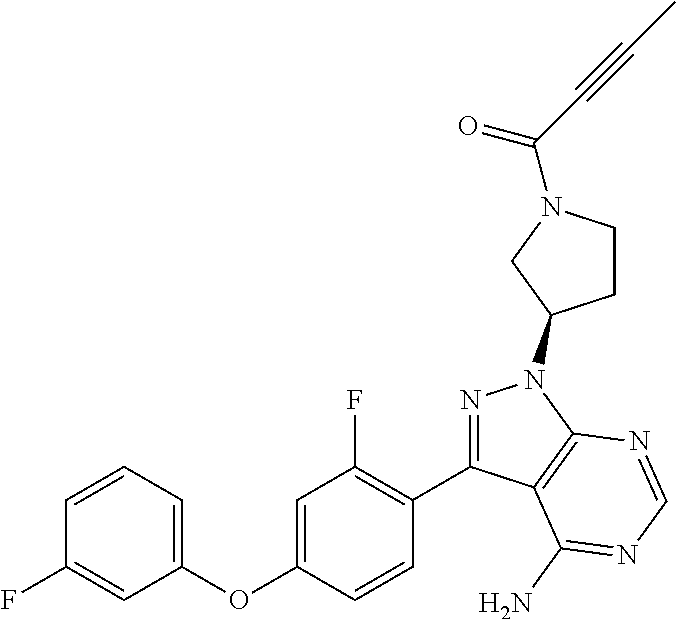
C1(OC2=CC(F)=C(C3=NN(C4CCN(C(C#CC)=O)C4)C4=C3C(N)=NC=N4)C=C2)=CC=CC(F)=C1
